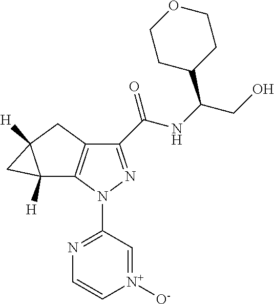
C1(C(NC(CO)C2CCOCC2)=O)=NN(C2=NC=C[N+]([O-])=C2)C2=C1CC1([H])C2([H])C1
